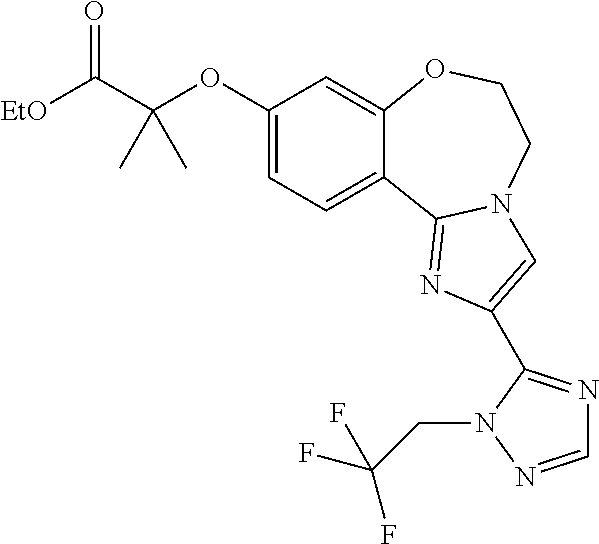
C1(OC(C([EtO])=O)(C)C)=CC=C2C(=C1)OCCN1C2=NC(C2=NC=NN2CC(F)(F)F)=C1
